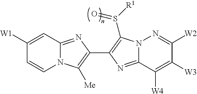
C1([W1])=CC2=NC(C3=C(S([R1])=O)N4C(=N3)C([W4])=C([W3])C([W2])=N4)=C([Me])N2C=C1
